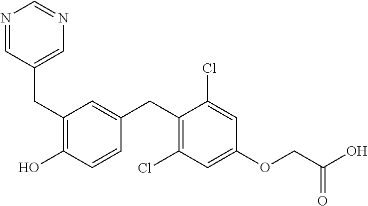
C(C1=C(O)C=CC(CC2=C(Cl)C=C(OCC(O)=O)C=C2Cl)=C1)C1=CN=CN=C1
